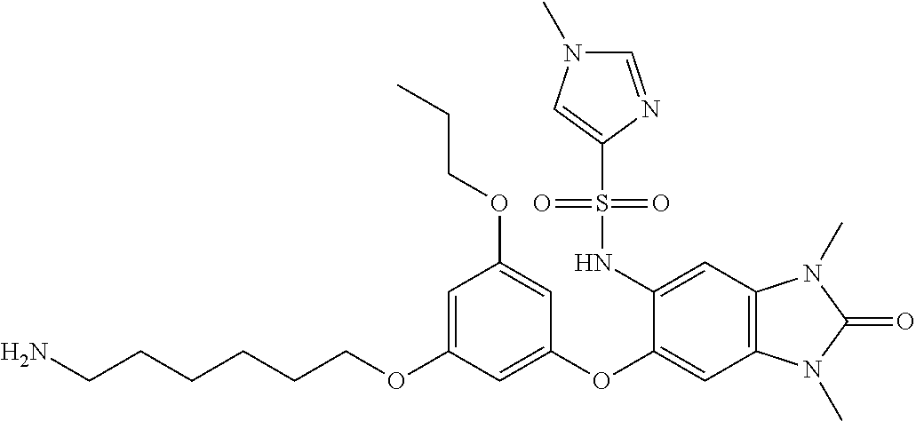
C1=C(OCCCCCCN)C=C(OC2=CC3=C(C=C2NS(C2=CN(C)C=N2)(=O)=O)N(C)C(=O)N3C)C=C1OCCC
